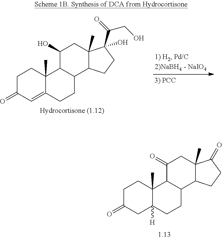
C1C(=O)CC2([H])C(C)(C1)C1C(CC2)C2C(C)(CC1=O)C(=O)CC2.C1C(=O)C=C2C(C)(C1)C1C(CC2)C2C(C)(CC1O)C(C(CO)=O)(O)CC2
